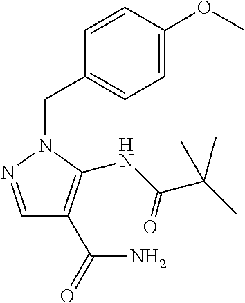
C1=NN(CC2=CC=C(OC)C=C2)C(NC(C(C)(C)C)=O)=C1C(N)=O
